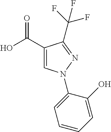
C(F)(F)(F)C1=NN(C2=CC=CC=C2O)C=C1C(O)=O
